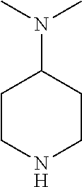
C1CNCCC1N(C)C
